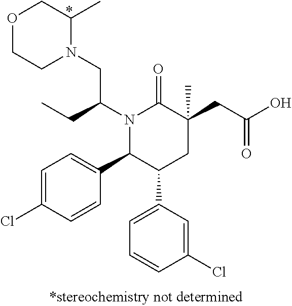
N1(C(CC)CN2C(C)COCC2)C(C2=CC=C(Cl)C=C2)C(C2=CC=CC(Cl)=C2)CC(C)(CC(=O)O)C1=O
